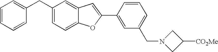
C1=CC=CC(CC2=CC=C3C(=C2)C=C(C2=CC(CN4CC([CO2Me])C4)=CC=C2)O3)=C1
